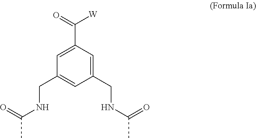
O=C(NCC1=CC(CNC(=O)C)=CC(C([W])=O)=C1)C
